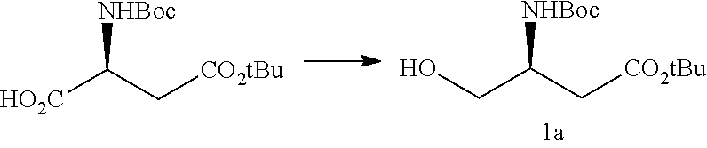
[HO2C]C(C[CO2tBu])[NHBoc].C(C(C[CO2tBu])[NHBoc])O
